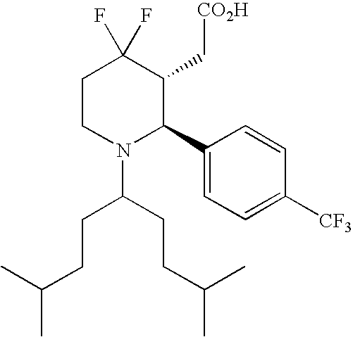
C1CN(C(CCC(C)C)CCC(C)C)C(C2=CC=C([CF3])C=C2)C(C[CO2H])C1(F)F
